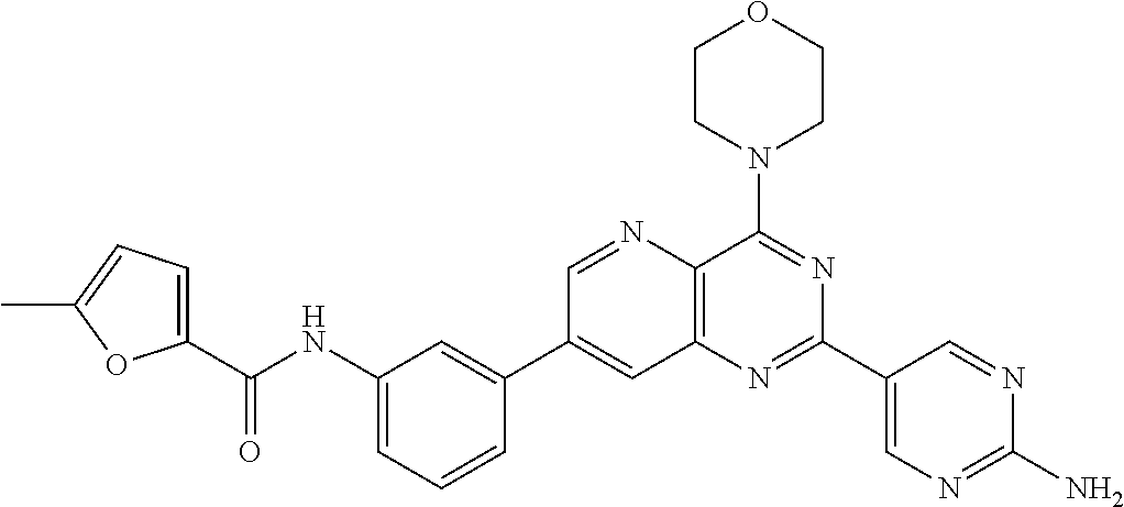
C1(NC(C2=CC=C(C)O2)=O)=CC=CC(C2=CC3=C(C(N4CCOCC4)=NC(C4=CN=C(N)N=C4)=N3)N=C2)=C1
